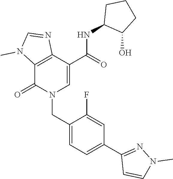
C12=C(C(=O)N(CC3=CC=C(C4=NN(C)C=C4)C=C3F)C=C1C(NC1C(O)CCC1)=O)N(C)C=N2
